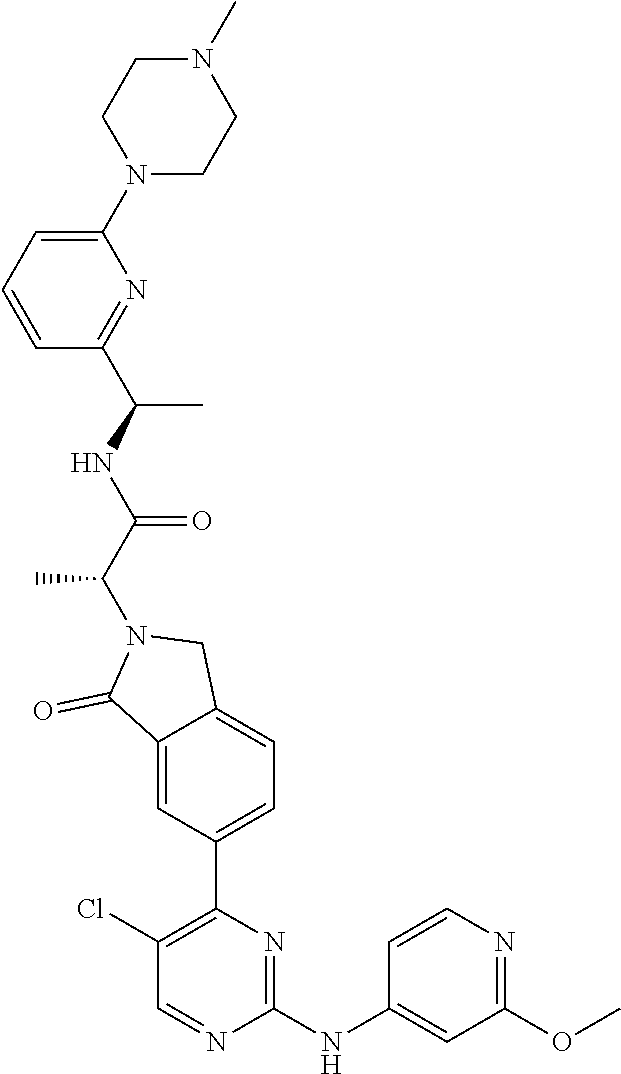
C1(NC2=CC(OC)=NC=C2)=NC(C2=CC=C3C(=C2)C(=O)N(C(C(NC(C)C2=NC(N4CCN(C)CC4)=CC=C2)=O)C)C3)=C(Cl)C=N1
